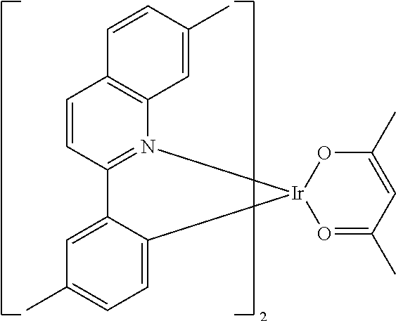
C1=CC2=N(C3=C1C=CC(C)=C3)[Ir]1(C3=CC=C(C)C=C23)O=C(C)C=C(C)O1
